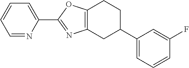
C12=C(CC(C3=CC=CC(F)=C3)CC1)N=C(C1=CC=CC=N1)O2
